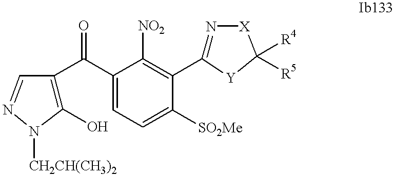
C1(O)=C(C(C2=CC=C([SO2Me])C(C3=N[X]C([R4])([R5])[Y]3)=C2[NO2])=O)C=NN1[CH2CH(CH3)2]
